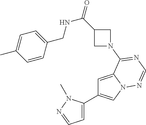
C1=C2N(C=C1C1=CC=NN1C)N=CN=C2N1CC(C(=O)NCC2=CC=C(C)C=C2)C1
